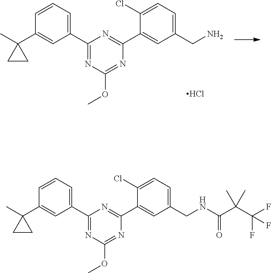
C1=CC=C(C2=NC(OC)=NC(C3=CC(CNC(C(C(F)(F)F)(C)C)=O)=CC=C3Cl)=N2)C=C1C1(C)CC1.C1=CC=C(C2=NC(OC)=NC(C3=CC(CN)=CC=C3Cl)=N2)C=C1C1(C)CC1.Cl
